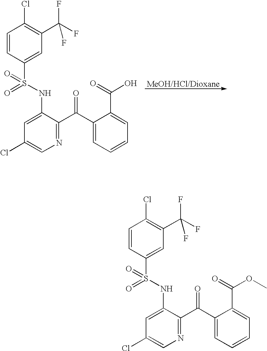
C1=C(C(C2=NC=C(Cl)C=C2NS(C2=CC(C(F)(F)F)=C(Cl)C=C2)(=O)=O)=O)C(C(OC)=O)=CC=C1.C1=C(C(C2=NC=C(Cl)C=C2NS(C2=CC(C(F)(F)F)=C(Cl)C=C2)(=O)=O)=O)C(C(O)=O)=CC=C1.[MeOH/HCl/Dioxane]
